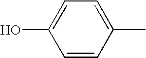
OC1=CC=C(C)C=C1
